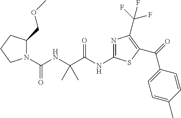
N(C(C(NC(N1C(COC)CCC1)=O)(C)C)=O)C1=NC(C(F)(F)F)=C(C(C2=CC=C(C)C=C2)=O)S1
